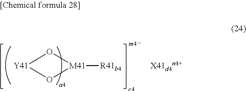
[Y41]1O[M41]([R41b4])O1
